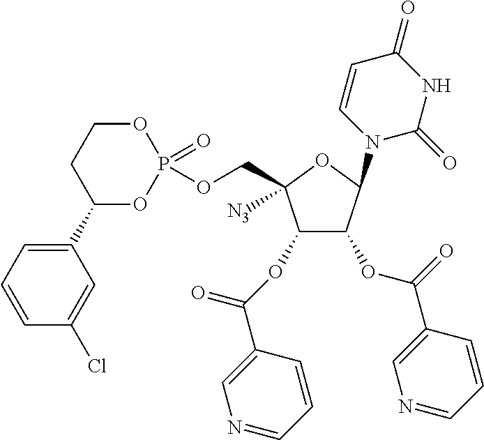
C1(OC(C2=CN=CC=C2)=O)C(OC(C2=CN=CC=C2)=O)C(N2C=CC(=O)NC2=O)OC1(COP1(=O)OCCC(C2=CC=CC(Cl)=C2)O1)[N3]
